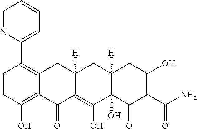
C1=CC(O)=C2C(=C1C1=CC=CC=N1)CC1([H])C(=C(O)C3(O)C([H])(C1)CC(O)=C(C(N)=O)C3=O)C2=O
